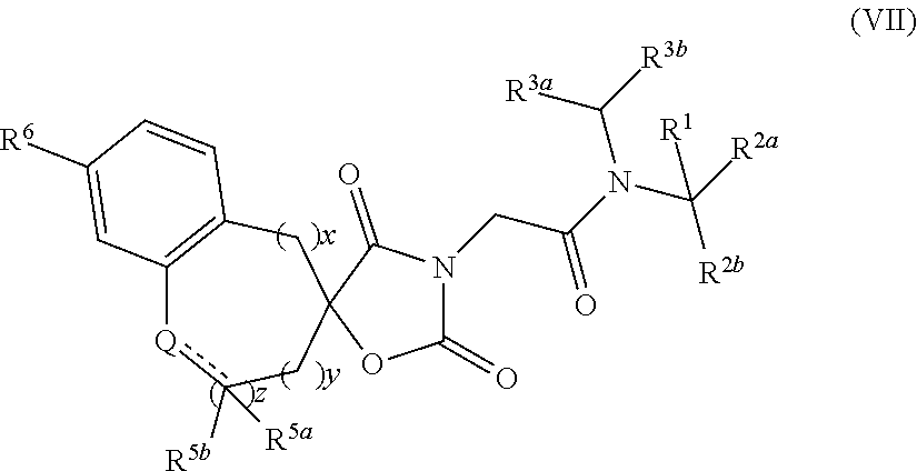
C1(=O)N(CC(=O)N(C([R3a])[R3b])C([R2b])([R2a])[R1])C(=O)C2(O1)CC1=C([Q]c([R5b])([R5a])C2)C=C([R6])C=C1
